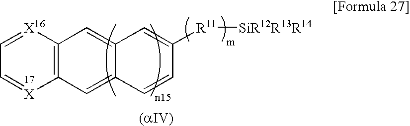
C12=CC3=C(C=C1C=C([R11][SiR12R13R14])C=C2)[X16]=CC=[X]3
